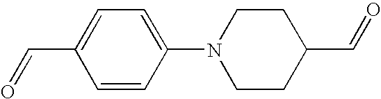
C1=CC(N2CCC(C=O)CC2)=CC=C1C=O
